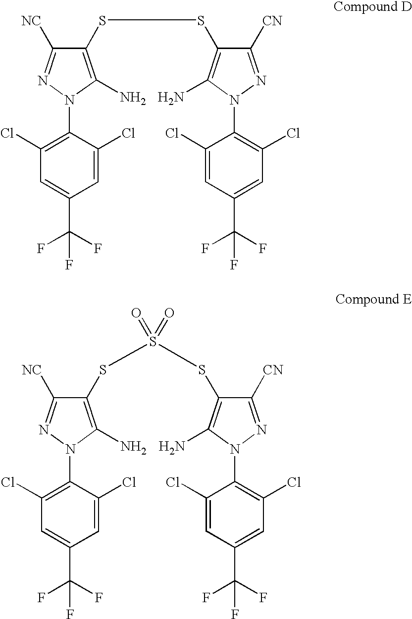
[NC]C1=NN(C2=C(Cl)C=C(C(F)(F)F)C=C2Cl)C(N)=C1SSC1=C(N)N(C2=C(Cl)C=C(C(F)(F)F)C=C2Cl)N=C1[CN].[NC]C1=NN(C2=C(Cl)C=C(C(F)(F)F)C=C2Cl)C(N)=C1SS(SC1=C(N)N(C2=C(Cl)C=C(C(F)(F)F)C=C2Cl)N=C1[CN])(=O)=O
